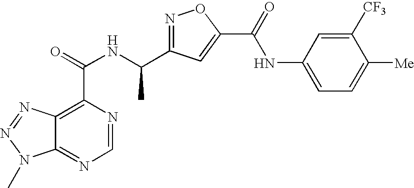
C12=NC=NC(C(=O)NC(C3=NOC(C(=O)NC4=CC=C([Me])C([CF3])=C4)=C3)C)=C1N=NN2C
